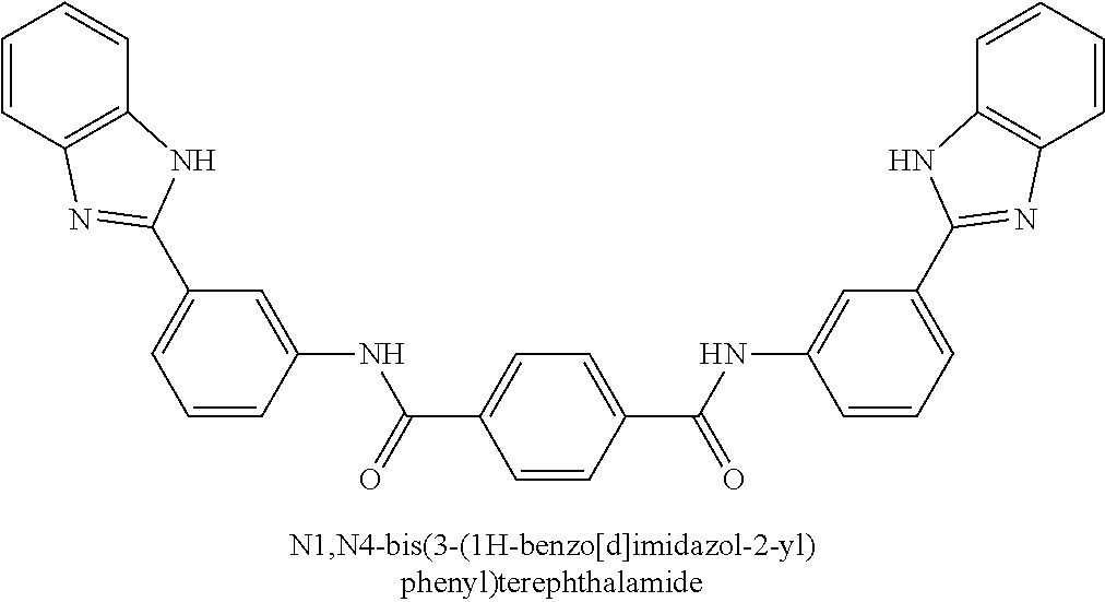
C1=CC2=C(C=C1)NC(C1=CC=CC(NC(C3=CC=C(C(NC4=CC(C5=NC6=C(C=CC=C6)N5)=CC=C4)=O)C=C3)=O)=C1)=N2
